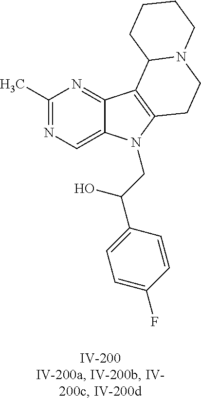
C1(C)=NC=C2C(=N1)C1=C(N2CC(C2=CC=C(F)C=C2)O)CCN2C1CCCC2
